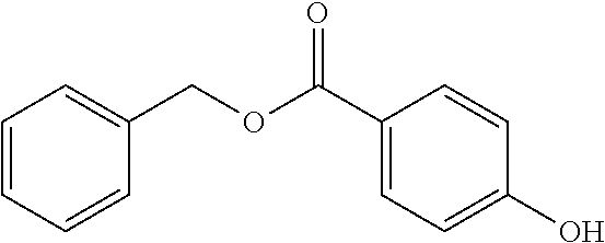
C1=CC=CC(COC(C2=CC=C(O)C=C2)=O)=C1
